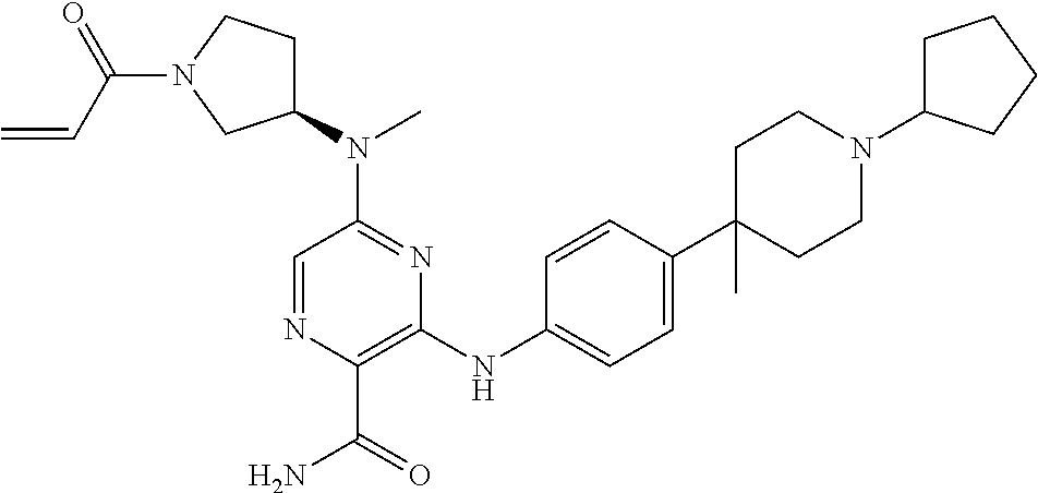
C1=NC(C(=O)N)=C(NC2=CC=C(C3(C)CCN(C4CCCC4)CC3)C=C2)N=C1N(C1CCN(C(C=C)=O)C1)C
